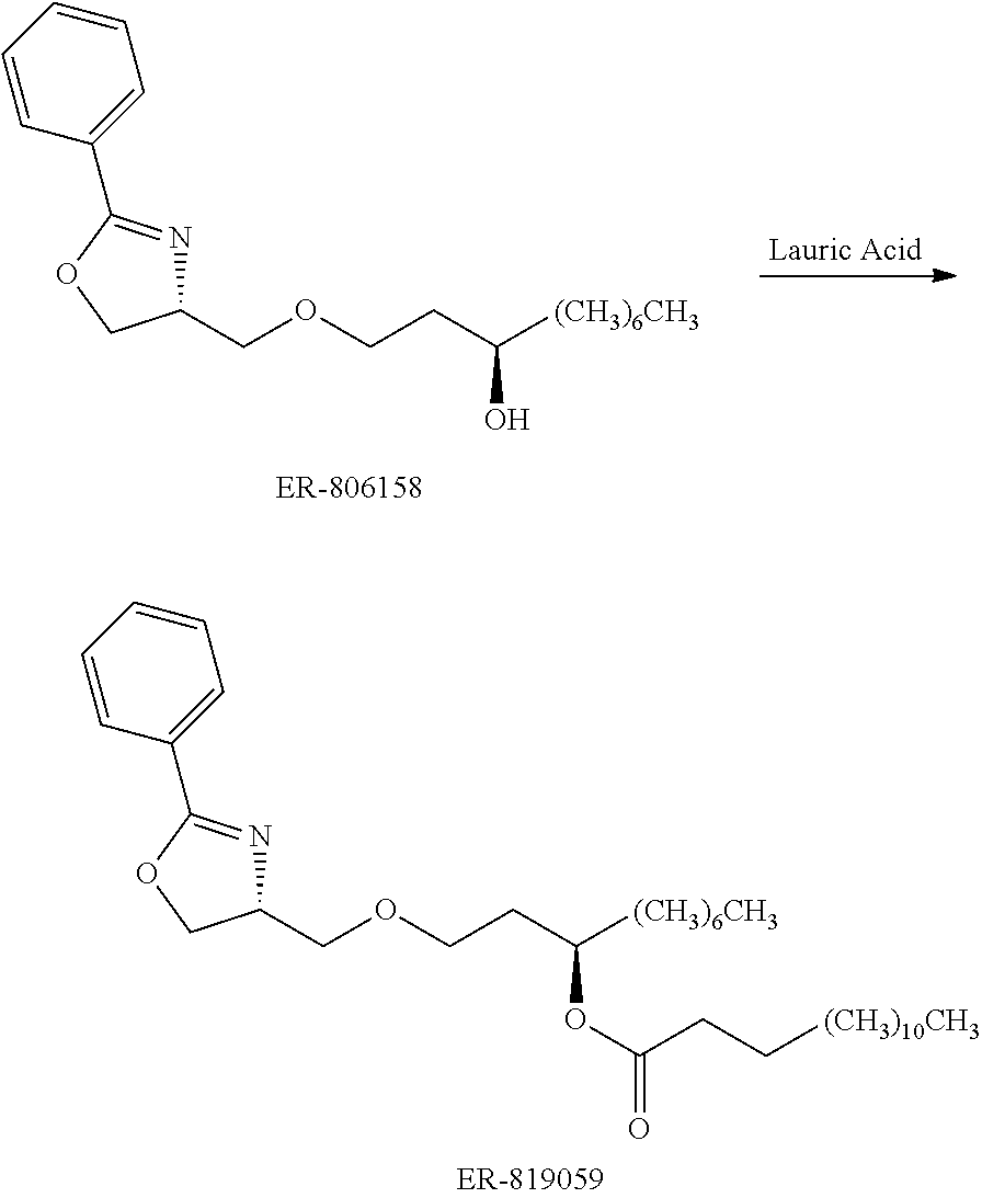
C1(COCCC([(CH3)6CH3])OC(CC[(CH3)10CH3])=O)N=C(C2=CC=CC=C2)OC1.C1(COCCC([(CH3)6CH3])O)N=C(C2=CC=CC=C2)OC1
